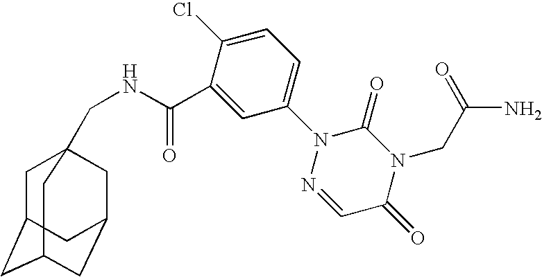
C1C2CC3CC(CC1(CNC(C1=CC(N4N=CC(=O)N(CC(N)=O)C4=O)=CC=C1Cl)=O)C3)C2
